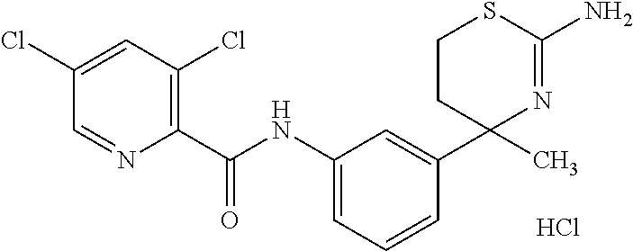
C1(C2=CC(NC(C3=C(Cl)C=C(Cl)C=N3)=O)=CC=C2)(C)N=C(N)SCC1.Cl
